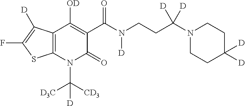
C12=C(N(C([CD3])([D3C])[D])C(=O)C(C(N(CCC(N3CCC([D])([D])CC3)([D])[D])[D])=O)=C1[OD])SC(F)=C2[D]
